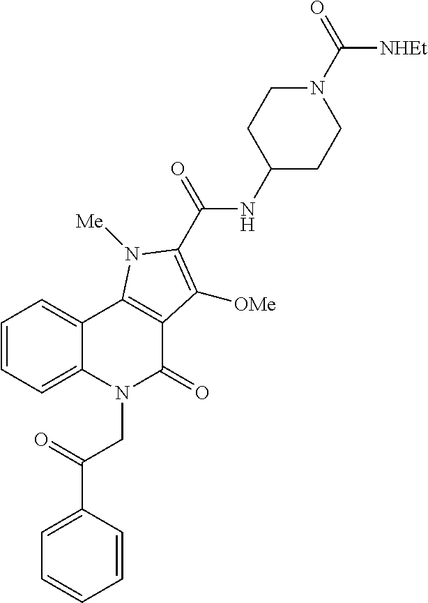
C1=C(C(CN2C3=CC=CC=C3C3=C(C2=O)C([OMe])=C(C(NC2CCN(C([NHEt])=O)CC2)=O)N3[Me])=O)C=CC=C1
